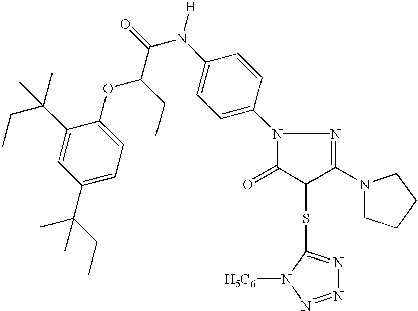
C1(C(C)(CC)C)=CC=C(OC(CC)C(=O)N(C2=CC=C(N3C(=O)C(SC4=NN=NN4[H5C6])C(N4CCCC4)=N3)C=C2)[H])C(C(CC)(C)C)=C1
